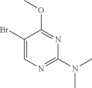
C1(Br)=CN=C(N(C)C)N=C1OC
